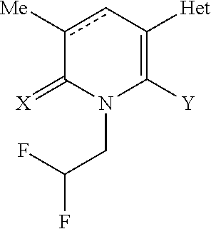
c1([Me])cC([Het])=C([Y])N(CC(F)F)C1=[X]
